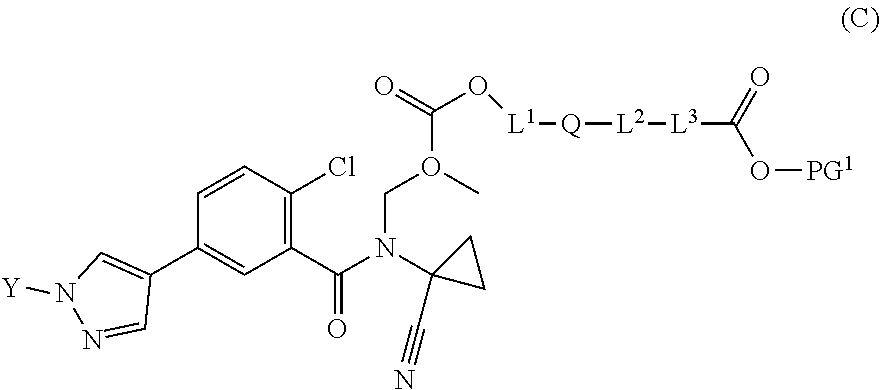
C1(C(N(C2(C#N)CC2)CO(C)C(O[L1][Q][L2][L3]C(=O)O[PG1])=O)=O)=C(Cl)C=CC(C2=CN([Y])N=C2)=C1
